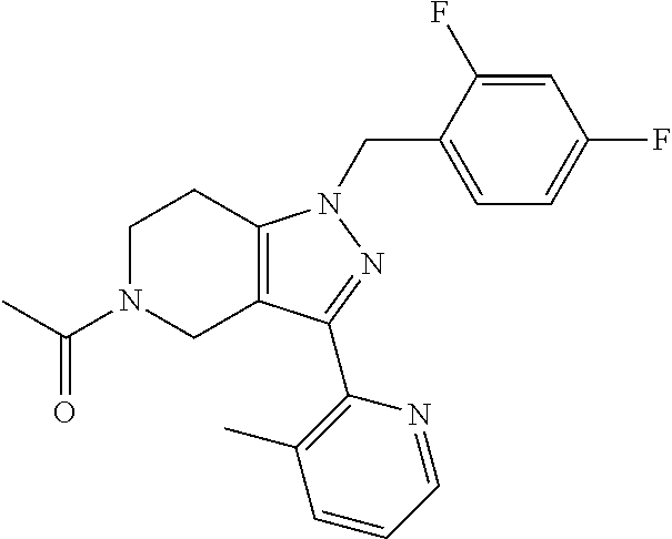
C1N(C(C)=O)CC2=C(C1)N(CC1=CC=C(F)C=C1F)N=C2C1=C(C)C=CC=N1
